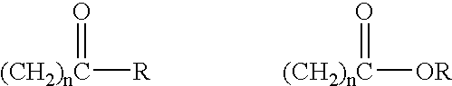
O=[(CH2)nC][R].O=[(CH2)nC][OR]
